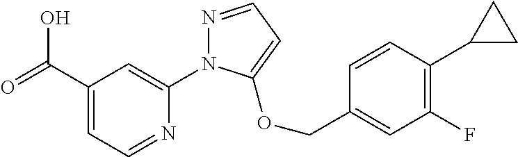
C(C1=CC=NC(N2N=CC=C2OCC2=CC(F)=C(C3CC3)C=C2)=C1)(=O)O
